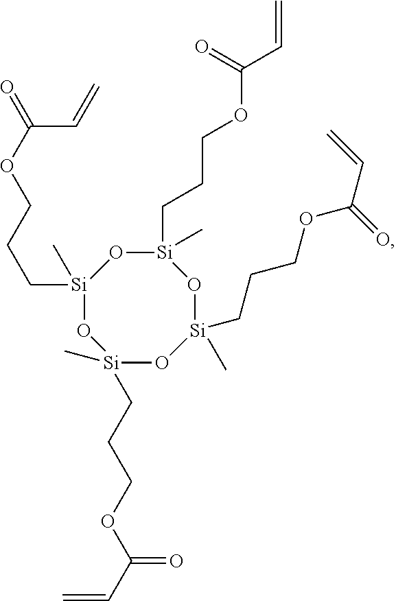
[Si]1(C)(CCCOC(C=C)=O)O[Si](C)(CCCOC(=O)C=C)O[Si](C)(CCCOC(C=C)=O)O[Si](C)(CCCOC(=O)C=C)O1
